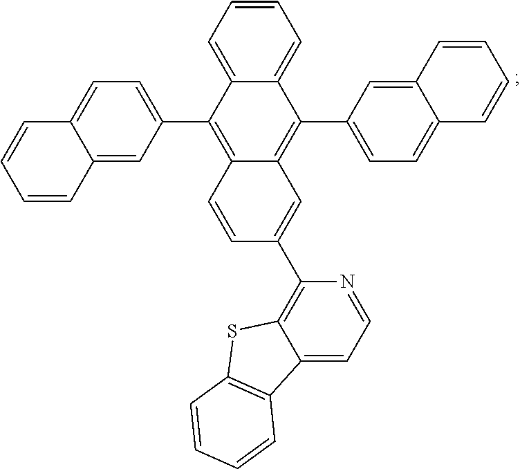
C12=CC(C3=C4C(=C(C5=CC=C6C(=C5)C=CC=C6)C5=CC=CC=C35)C=C(C3=C5C(=CC=N3)C3=C(S5)C=CC=C3)C=C4)=CC=C1C=CC=C2
